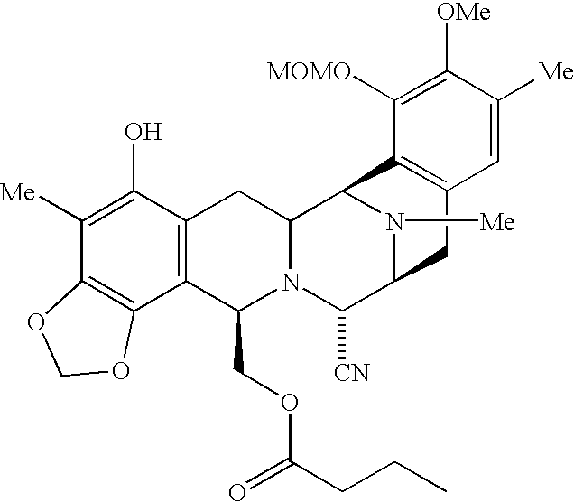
C1([Me])=C(O)C2=C(C3=C1OCO3)C(COC(=O)CCC)N1C(C2)C2N([Me])C(C1[CN])CC1=C2C([MOMO])=C([OMe])C([Me])=C1
